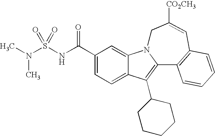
C12=CC=C(C(NS(N(C)C)(=O)=O)=O)C=C1N1C(=C2C2CCCCC2)C2=C(C=C([CO2CH3])C1)C=CC=C2
